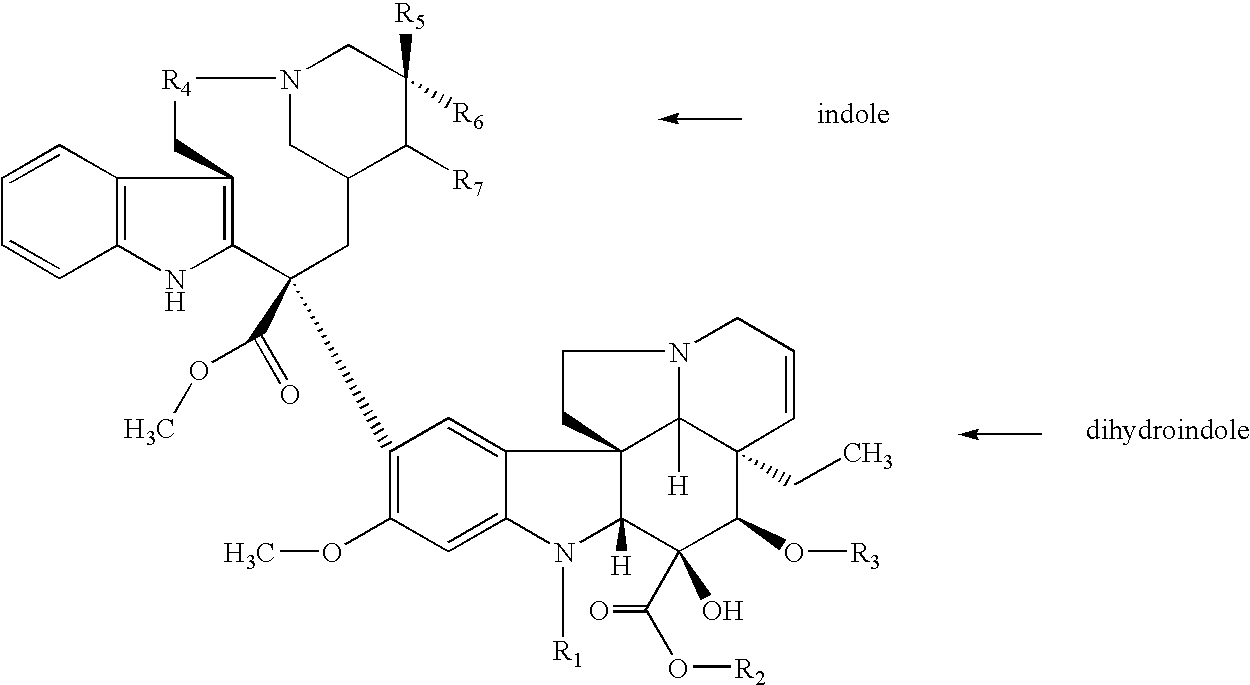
C1=CC2=C(C=C1)NC1=C2C[R4]N2CC(CC1(C(=O)OC)C1=C(OC)C=C3C(=C1)C14C([H])(N3[R1])C(O)(C(O[R2])=O)C(O[R3])C3(CC)C1([H])N(CC=C3)CC4)C([R7])C([R5])([R6])C2
